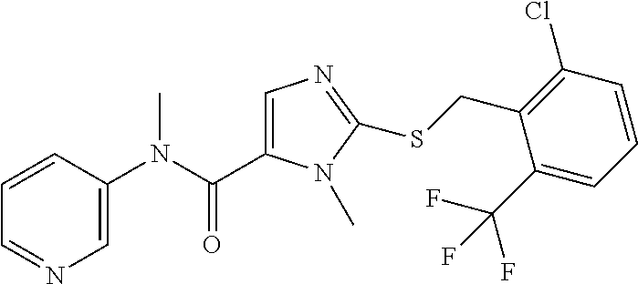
C1=CC(N(C(=O)C2=CN=C(SCC3=C(Cl)C=CC=C3C(F)(F)F)N2C)C)=CN=C1
